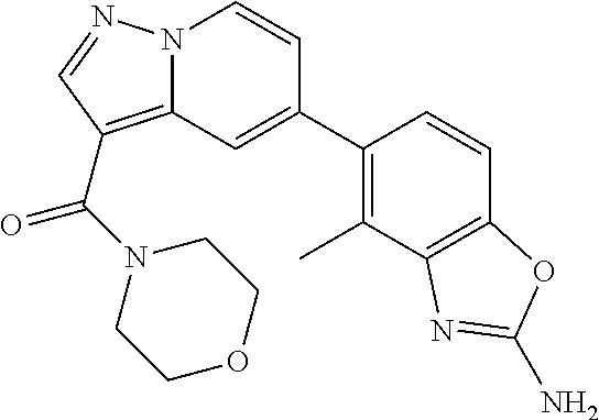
C12=C(C(=O)N3CCOCC3)C=NN1C=CC(C1=C(C)C3=C(C=C1)OC(N)=N3)=C2
